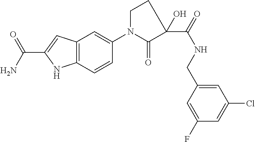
C(NCC1=CC(Cl)=CC(F)=C1)(=O)C1(O)C(=O)N(C2=CC3=C(C=C2)NC(C(=O)N)=C3)CC1
